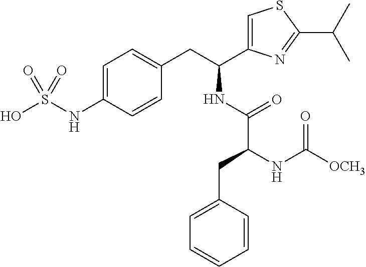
C1=C(NS(O)(=O)=O)C=CC(CC(C2=CSC(C(C)C)=N2)NC(C(CC2=CC=CC=C2)NC([OCH3])=O)=O)=C1
